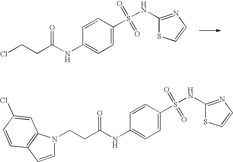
C(CC(NC1=CC=C(S(NC2=NC=CS2)(=O)=O)C=C1)=O)Cl.C(CC(NC1=CC=C(S(NC2=NC=CS2)(=O)=O)C=C1)=O)N1C=CC2=C1C=C(Cl)C=C2
